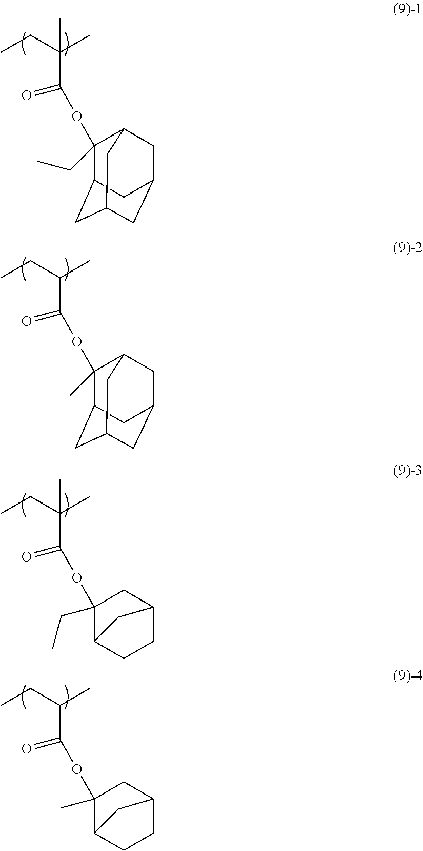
CCC(C)(C)C(OC1(CC)C2CC3CC(CC1C3)C2)=O.CCC(C)C(OC1(C)C2CC3CC(CC1C3)C2)=O.CCC(C)(C)C(OC1(CC)C2CCC(C1)C2)=O.CCC(C)C(OC1(C)C2CCC(C1)C2)=O
